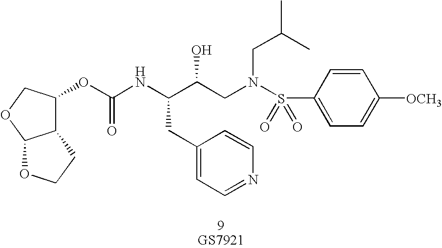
C1(CC(C(CN(S(=O)(=O)C2=CC=C([OCH3])C=C2)CC(C)C)O)NC(OC2C3C(OC2)OCC3)=O)=CC=NC=C1
